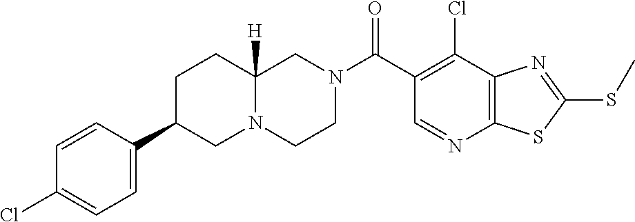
C12=C(C(Cl)=C(C(N3CCN4C([H])(C3)CCC(C3=CC=C(Cl)C=C3)C4)=O)C=N1)N=C(SC)S2
